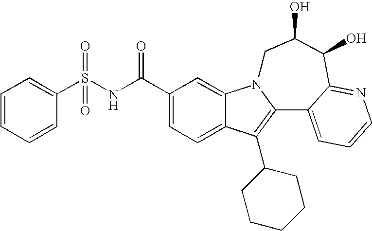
C12=CC=C(C(NS(C3=CC=CC=C3)(=O)=O)=O)C=C1N1C(=C2C2CCCCC2)C2=CC=CN=C2C(O)C(O)C1
